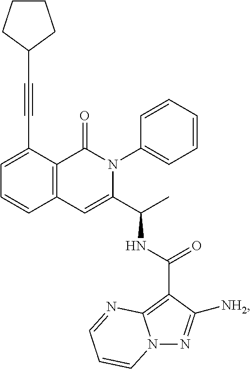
C1=C(C#CC2CCCC2)C2=C(C=C1)C=C(C(C)NC(=O)C1=C3N(N=C1[NH2])C=CC=N3)N(C1=CC=CC=C1)C2=O
